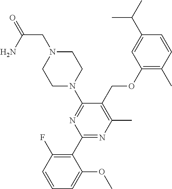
C1(OCC2=C(C)N=C(C3=C(F)C=CC=C3OC)N=C2N2CCN(CC(=O)N)CC2)=C(C)C=CC(C(C)C)=C1
